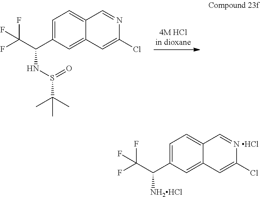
C1=C(C(C(F)(F)F)NS(=O)C(C)(C)C)C=C2C(=C1)C=NC(Cl)=C2.C1=C(C(C(F)(F)F)[NH2HCl])C=C2C(=C1)C=[N HCl]C(Cl)=C2
